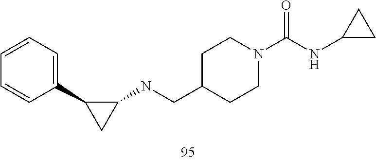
C1(C2CC2NCC2CCN(C(NC3CC3)=O)CC2)=CC=CC=C1
